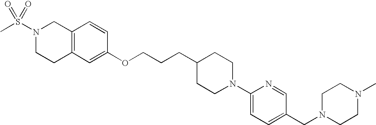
C12=C(C=C(OCCCC3CCN(C4=CC=C(CN5CCN(C)CC5)C=N4)CC3)C=C1)CCN(S(C)(=O)=O)C2
